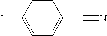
C1=C(I)C=CC(C#N)=C1
